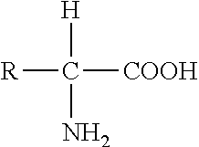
[H]C(N)([COOH])[R]
